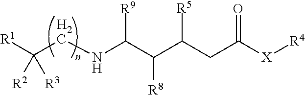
C(CNC(C(C(CC([X][R4])=O)[R5])[R8])[R9])([R1])([R2])[R3]
